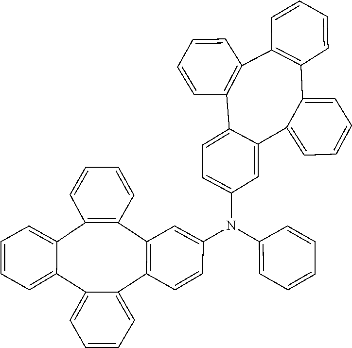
C12=C(C=CC=C1)C1=CC=CC=C1C1=CC(N(C3=CC=CC=C3)C3=CC4=C(C5=CC=CC=C5C5=CC=CC=C5C5=C4C=CC=C5)C=C3)=CC=C1C1=C2C=CC=C1
